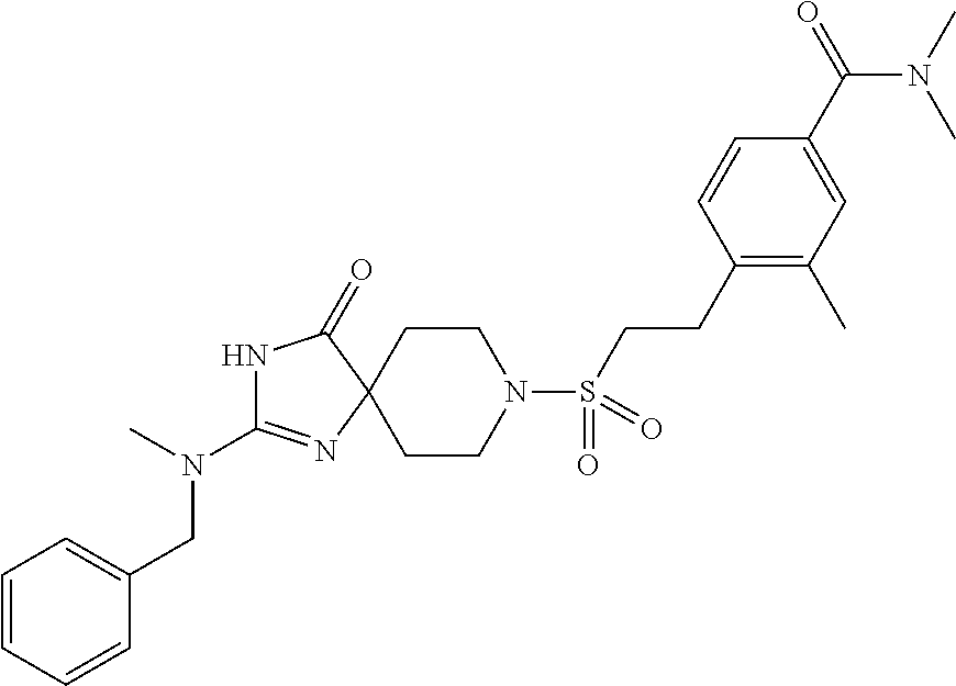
C1CN(S(=O)(=O)CCC2=C(C)C=C(C(=O)N(C)C)C=C2)CCC12N=C(N(C)CC1=CC=CC=C1)NC2=O
